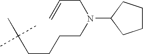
C(CCCCN(CC=C)C1CCCC1)(C)(C)C
